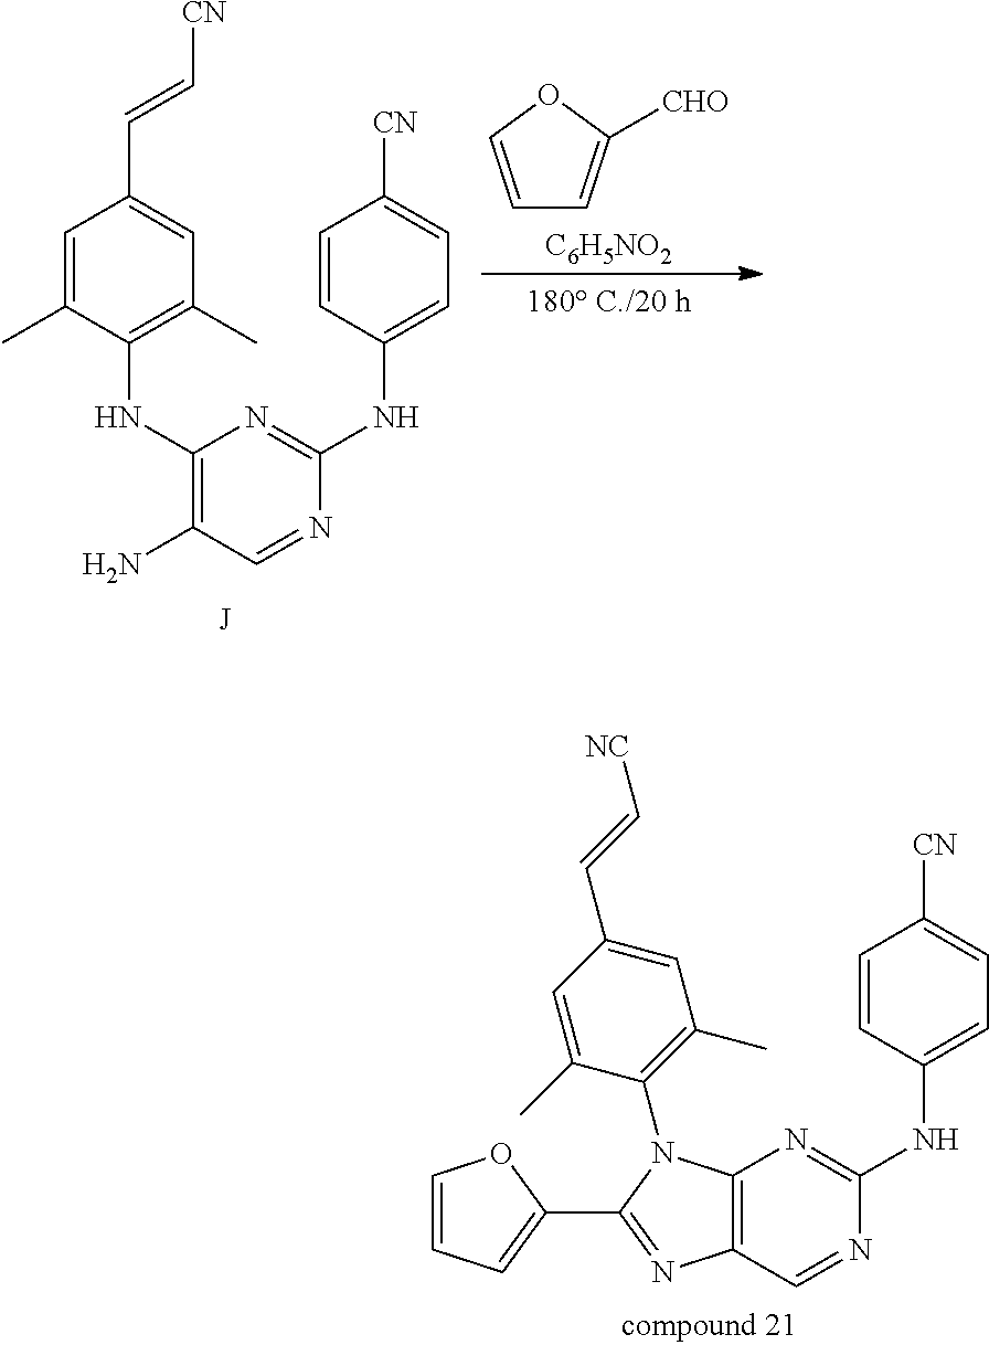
C1(NC2=C(C)C=C(C=C[CN])C=C2C)=C(N)C=NC(NC2=CC=C([CN])C=C2)=N1.C1=COC([CHO])=C1.[C6H5NO2].C12=C(C=NC(NC3=CC=C([CN])C=C3)=N1)N=C(C1=CC=CO1)N2C1=C(C)C=C(C=C[NC])C=C1C
